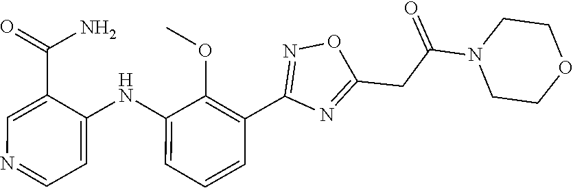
C1=CC=C(NC2=CC=NC=C2C(N)=O)C(OC)=C1C1=NOC(CC(=O)N2CCOCC2)=N1
